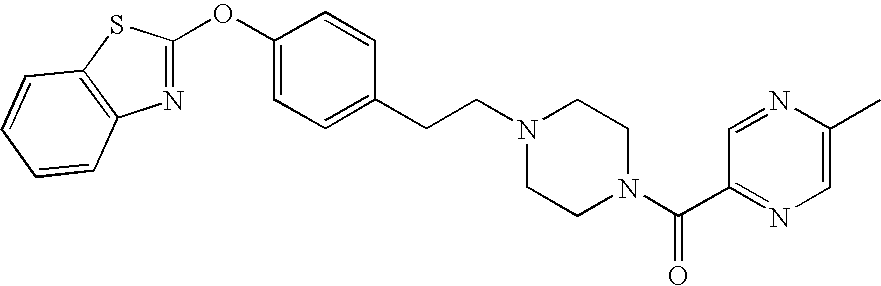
N1=C(OC2=CC=C(CCN3CCN(C(C4=NC=C(C)N=C4)=O)CC3)C=C2)SC2=C1C=CC=C2
